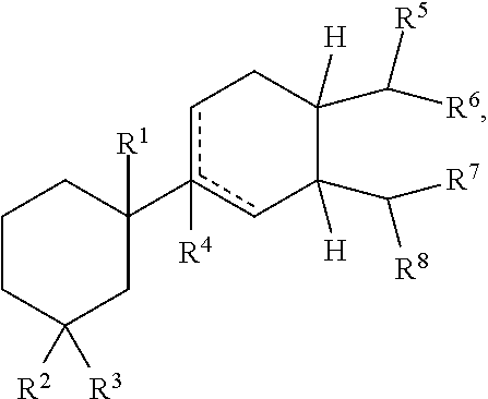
C1CC([R2])([R3])CC(c2([R4])cC(C([R7])[R8])([H])C(C([R6])[R5])([H])Cc2)([R1])C1
